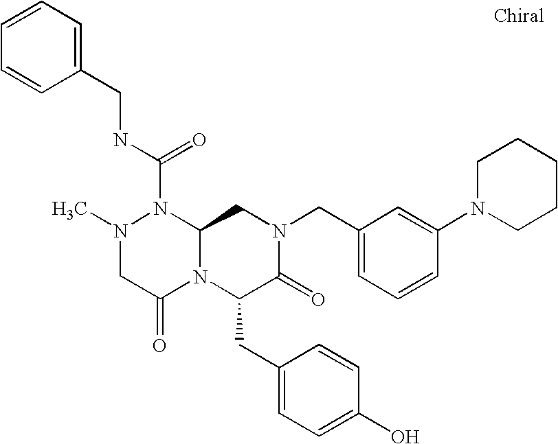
N(C(N1N(C)CC(=O)N2C1CN(CC1=CC=CC(N3CCCCC3)=C1)C(=O)C2CC1=CC=C(O)C=C1)=O)CC1=CC=CC=C1
